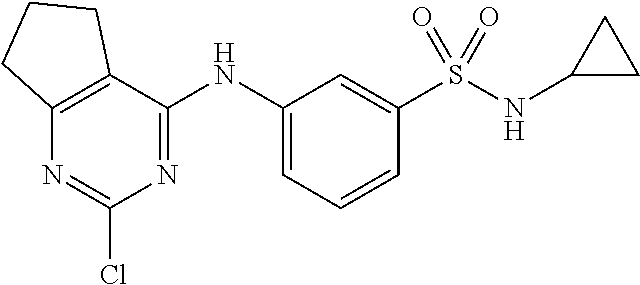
N(C1=CC=CC(S(NC2CC2)(=O)=O)=C1)C1=NC(Cl)=NC2=C1CCC2
